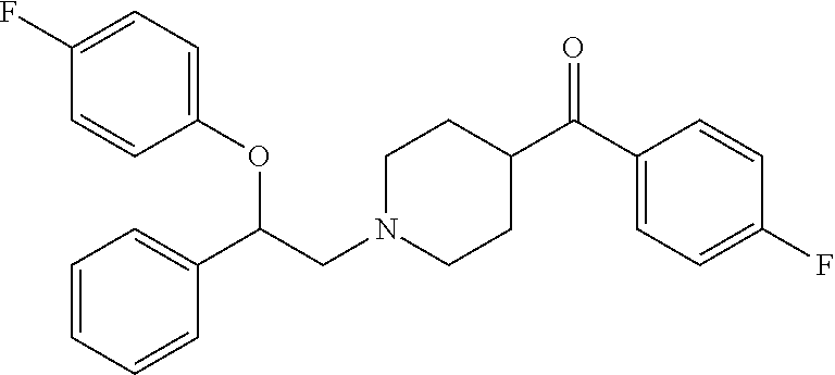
C1(OC(CN2CCC(C(C3=CC=C(F)C=C3)=O)CC2)C2=CC=CC=C2)=CC=C(F)C=C1
